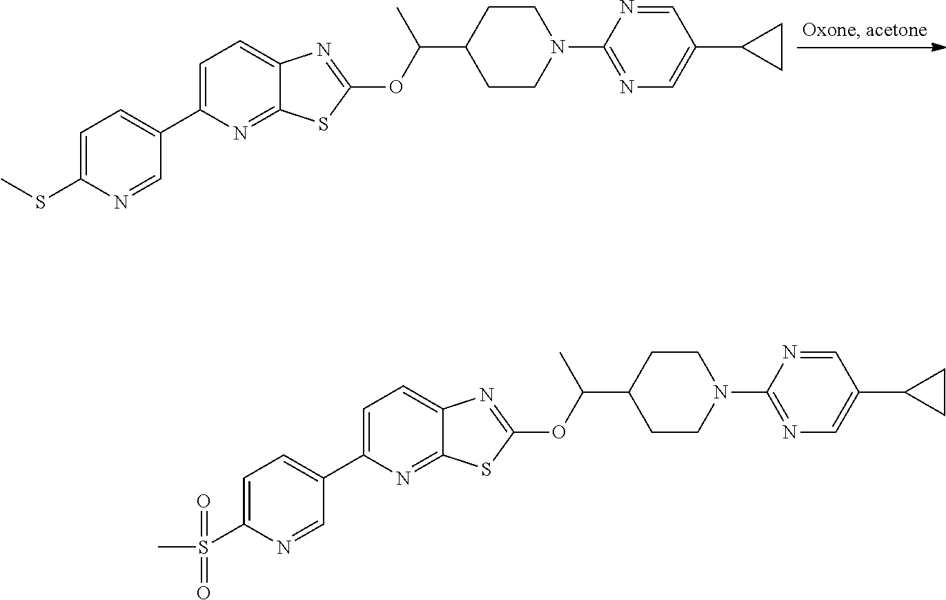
O(C1=NC2=CC=C(C3=CC=C(S(C)(=O)=O)N=C3)N=C2S1)C(C1CCN(C2=NC=C(C3CC3)C=N2)CC1)C.O(C1=NC2=CC=C(C3=CC=C(SC)N=C3)N=C2S1)C(C1CCN(C2=NC=C(C3CC3)C=N2)CC1)C
